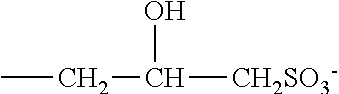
CCC(O)[CH2SO3-]
